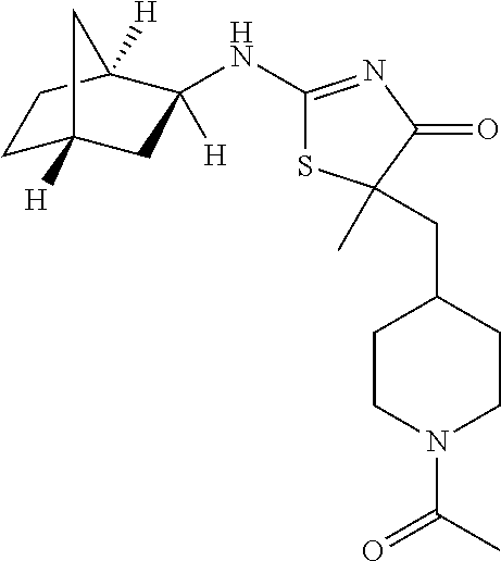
C1C2([H])CC(NC3=NC(=O)C(C)(CC4CCN(C(C)=O)CC4)S3)([H])C([H])(C1)C2
